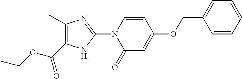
O(C(C1=C(C)N=C(N2C(=O)C=C(OCC3=CC=CC=C3)C=C2)N1)=O)CC
